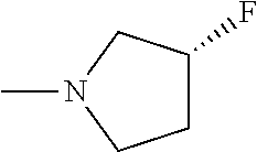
C1C(F)CN(C)C1
